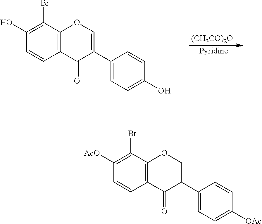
[(CH3CO)2O].C1(Br)=C(O)C=CC2=C1OC=C(C1=CC=C(O)C=C1)C2=O.[Pyridine].C1(Br)=C([AcO])C=CC2=C1OC=C(C1=CC=C([OAc])C=C1)C2=O
